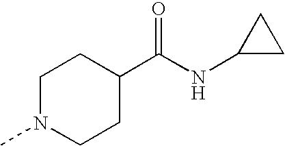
C1N(C)CCC(C(NC2CC2)=O)C1
